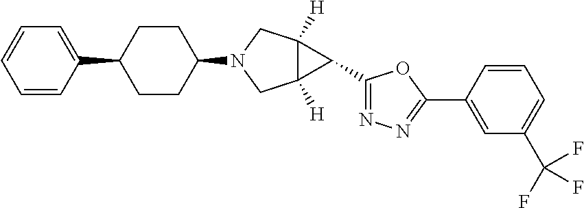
C1=CC(C2CCC(N3CC4([H])C([H])(C3)C4C3=NN=C(C4=CC(C(F)(F)F)=CC=C4)O3)CC2)=CC=C1
